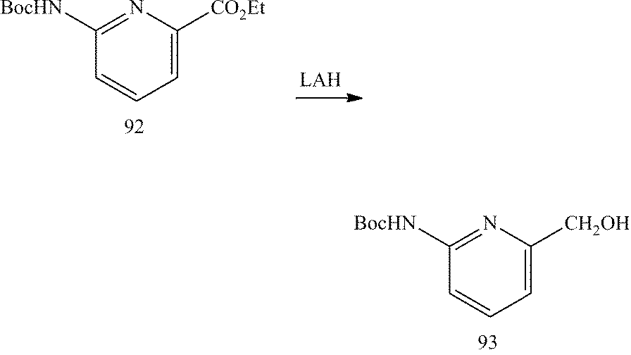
C1([BocHN])=NC([CH2OH])=CC=C1.C1([BocHN])=NC([CO2Et])=CC=C1
